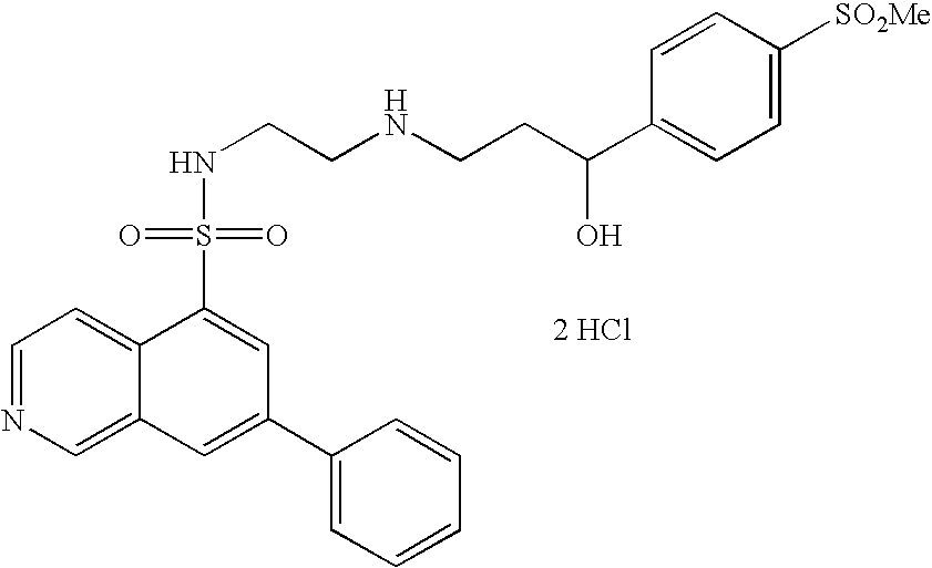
C1=NC=C2C(=C1)C(S(=O)(=O)NCCNCCC(C1=CC=C([SO2Me])C=C1)O)=CC(C1=CC=CC=C1)=C2.[2 HCl]
